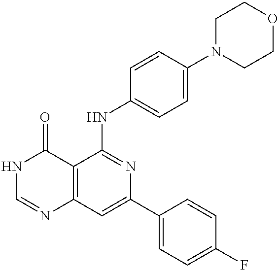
C12=C(C=C(C3=CC=C(F)C=C3)N=C1NC1=CC=C(N3CCOCC3)C=C1)N=CNC2=O
